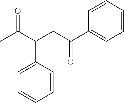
CC(C(CC(C1=CC=CC=C1)=O)C1=CC=CC=C1)=O
